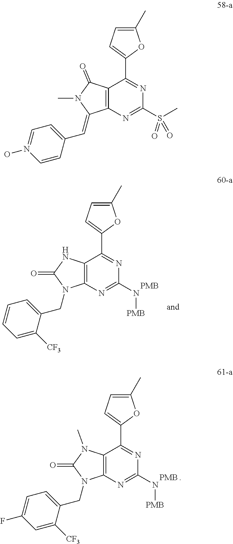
C1(C2=NC(S(C)(=O)=O)=NC3=C2C(=O)N(C)C3=CC2=CC=N(O)C=C2)=CC=C(C)O1.C1(C2=NC(N[PMB])=NC3=C2N(C)C(=O)N3CC2=CC=C(F)C=C2[CF3])=CC=C(C)O1.[PMB].C1(C2=NC(N[PMB])=NC3=C2NC(=O)N3CC2=CC=CC=C2[CF3])=CC=C(C)O1.[PMB]
